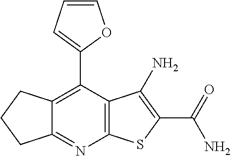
C12=C(C(C3=CC=CO3)=C3C(=N1)CCC3)C(N)=C(C(N)=O)S2
